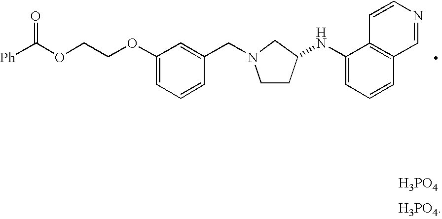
[H3PO4].[H3PO4].C1(OCCOC([Ph])=O)=CC=CC(CN2CCC(NC3=CC=CC4=C3C=CN=C4)C2)=C1
